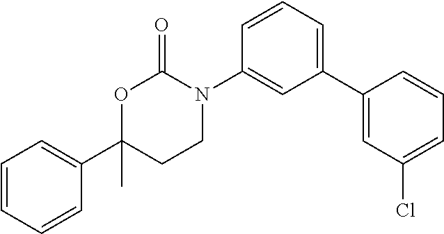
C1=CC=CC(C2(C)CCN(C3=CC(C4=CC(Cl)=CC=C4)=CC=C3)C(=O)O2)=C1
